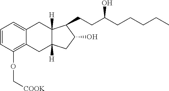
C1=CC(OC[COOK])=C2C(=C1)CC1([H])C([H])(C2)CC(O)C1CCC(CCCCC)O
